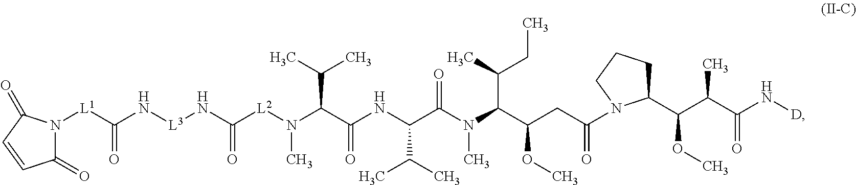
C(=O)(N[L3]NC([L1]N1C(=O)C=CC1=O)=O)[L2]N(C)C(C(NC(C(N(C)C(C(CC(=O)N1C(C(C(C(N[D])=O)C)OC)CCC1)OC)C(CC)C)=O)C(C)C)=O)C(C)C
